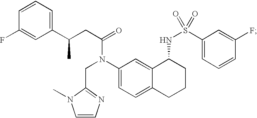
C1(F)=CC(C(CC(=O)N(C2=CC=C3C(=C2)C(NS(=O)(C2=CC=CC(F)=C2)=O)CCC3)CC2=NC=CN2C)C)=CC=C1
